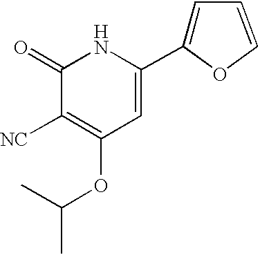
O(C1=C([NC])C(=O)NC(C2=CC=CO2)=C1)C(C)C
